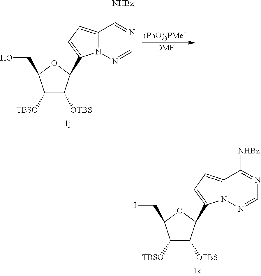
[(PhO)3PMeI].C12=CC=C(C3C([OTBS])C([TBSO])C(CO)O3)N1N=CN=C2[NHBz].[DMF].C12=CC=C(C3C([OTBS])C([TBSO])C(CI)O3)N1N=CN=C2[NHBz]
